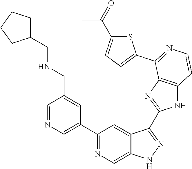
C1=NC=C(C2=NC=C3C(=C2)C(C2=NC4=C(N2)C=CN=C4C2=CC=C(C(=O)C)S2)=NN3)C=C1CNCC1CCCC1
